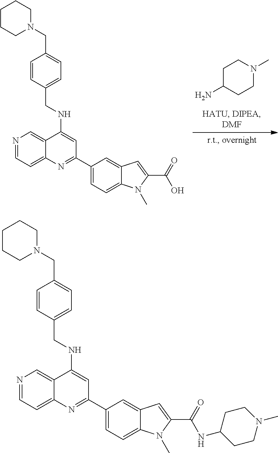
C1C(N)CCN(C)C1.N1=CC=C2C(=C1)C(NCC1=CC=C(CN3CCCCC3)C=C1)=CC(C1=CC=C3C(=C1)C=C(C(=O)O)N3C)=N2.N1=CC=C2C(=C1)C(NCC1=CC=C(CN3CCCCC3)C=C1)=CC(C1=CC=C3C(=C1)C=C(C(=O)NC1CCN(C)CC1)N3C)=N2
